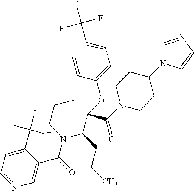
C1=NC=C(C(=O)N2C(CCC)C(C(N3CCC(N4C=NC=C4)CC3)=O)(OC3=CC=C(C(F)(F)F)C=C3)CCC2)C(C(F)(F)F)=C1
